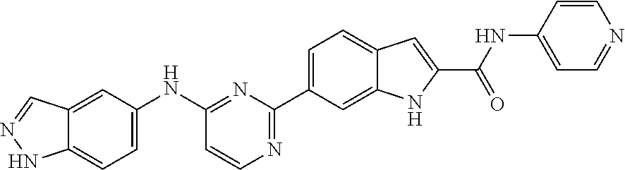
N1N=CC2=CC(NC3=NC(C4=CC=C5C=C(C(NC6=CC=NC=C6)=O)NC5=C4)=NC=C3)=CC=C12
